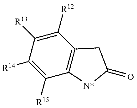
C1([R15])=C([R14])C([R13])=C([R12])C2=C1[N*]C(=O)C2
